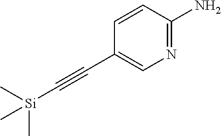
C1=CC(N)=NC=C1C#C[Si](C)(C)C
